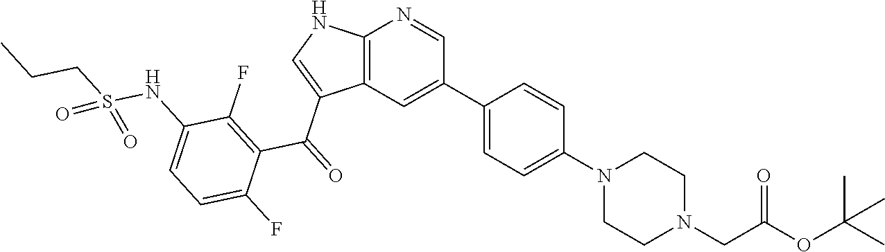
C12=C(C=C(C3=CC=C(N4CCN(CC(OC(C)(C)C)=O)CC4)C=C3)C=N1)C(C(=O)C1=C(F)C(NS(CCC)(=O)=O)=CC=C1F)=CN2
